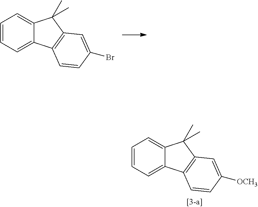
C1=CC=C2C(=C1)C(C)(C)C1=C2C=CC(Br)=C1.C1=CC=C2C(=C1)C(C)(C)C1=C2C=CC([OCH3])=C1
